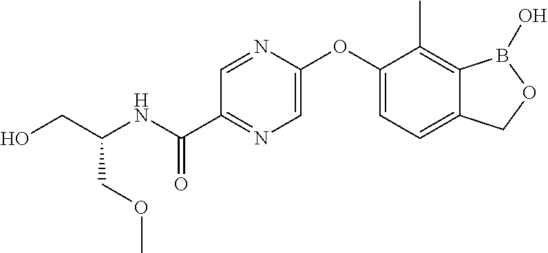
C1(OC2=CN=C(C(NC(CO)COC)=O)C=N2)=CC=C2C(=C1C)B(O)OC2
